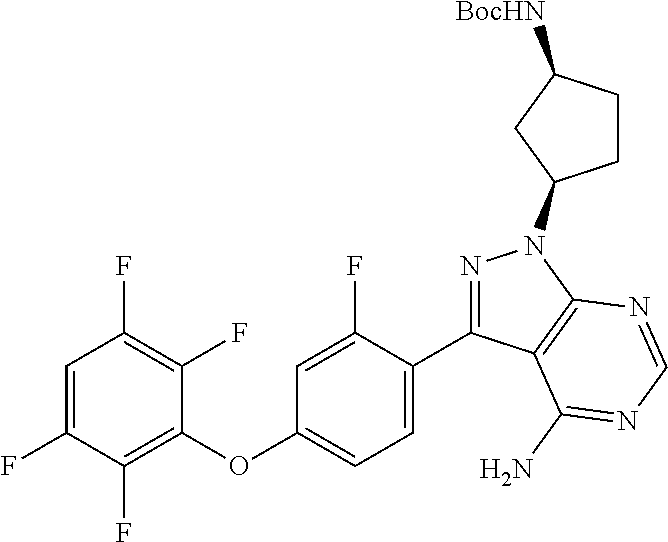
C1(OC2=CC=C(C3=NN(C4CCC([BocHN])C4)C4=C3C(N)=NC=N4)C(F)=C2)=C(F)C(F)=CC(F)=C1F
